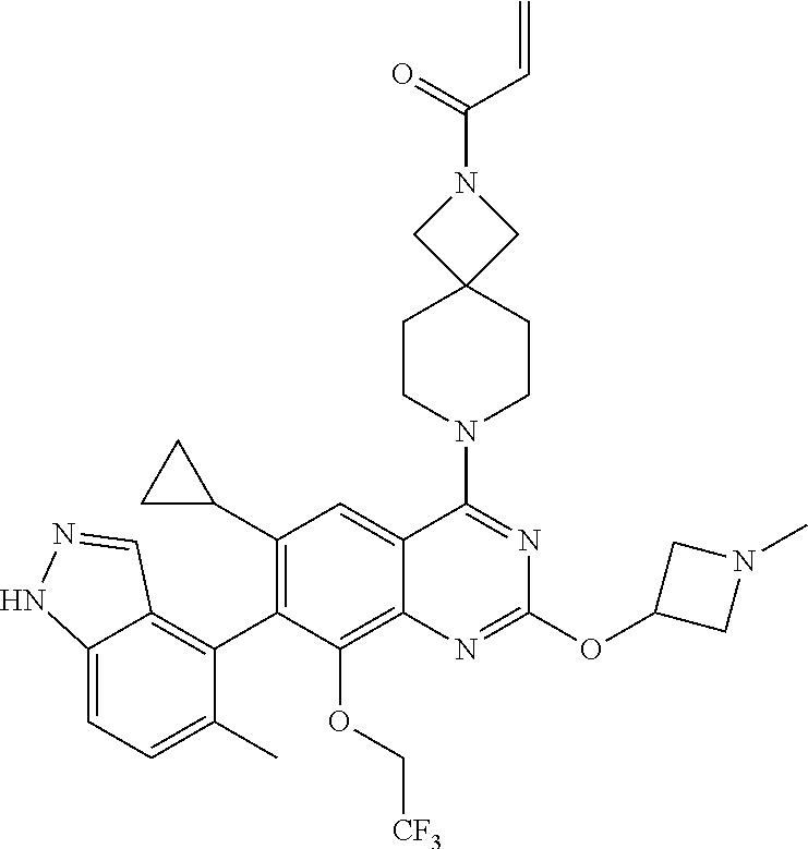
C12=CC=C(C)C(C3=C(C4CC4)C=C4C(=C3OC[CF3])N=C(OC3CN(C)C3)N=C4N3CCC4(CC3)CN(C(=O)C=C)C4)=C1C=NN2
